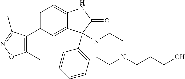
C1=C(C2=C(C)ON=C2C)C=C2C(=C1)NC(=O)C2(N1CCN(CCCO)CC1)C1=CC=CC=C1
